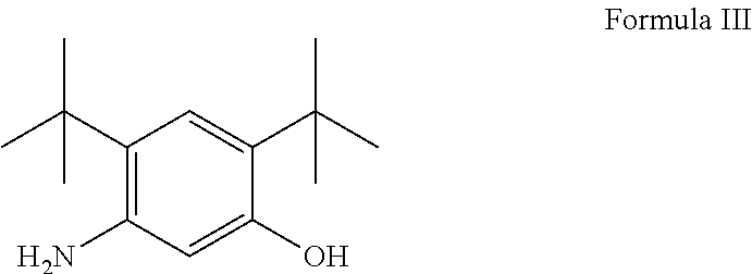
C1(C(C)(C)C)=C(N)C=C(O)C(C(C)(C)C)=C1
